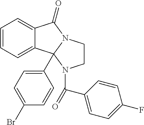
C12=CC=CC=C1C1(C3=CC=C(Br)C=C3)N(C2=O)CCN1C(=O)C1=CC=C(F)C=C1
